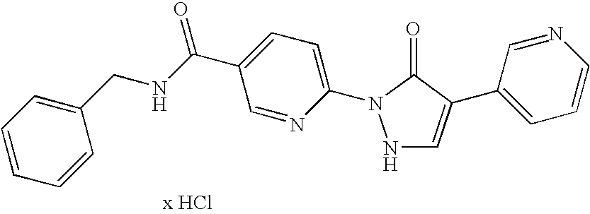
N1C=C(C2=CC=CN=C2)C(=O)N1C1=CC=C(C(NCC2=CC=CC=C2)=O)C=N1
